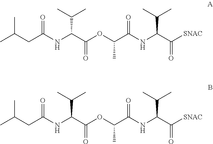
[SNAC]C(C(NC(C(OC(C(NC(CC(C)C)=O)C(C)C)=O)C)=O)C(C)C)=O.[SNAC]C(C(NC(C(OC(C(NC(CC(C)C)=O)C(C)C)=O)C)=O)C(C)C)=O
